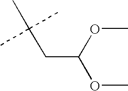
CC(CC(OC)OC)(C)C
